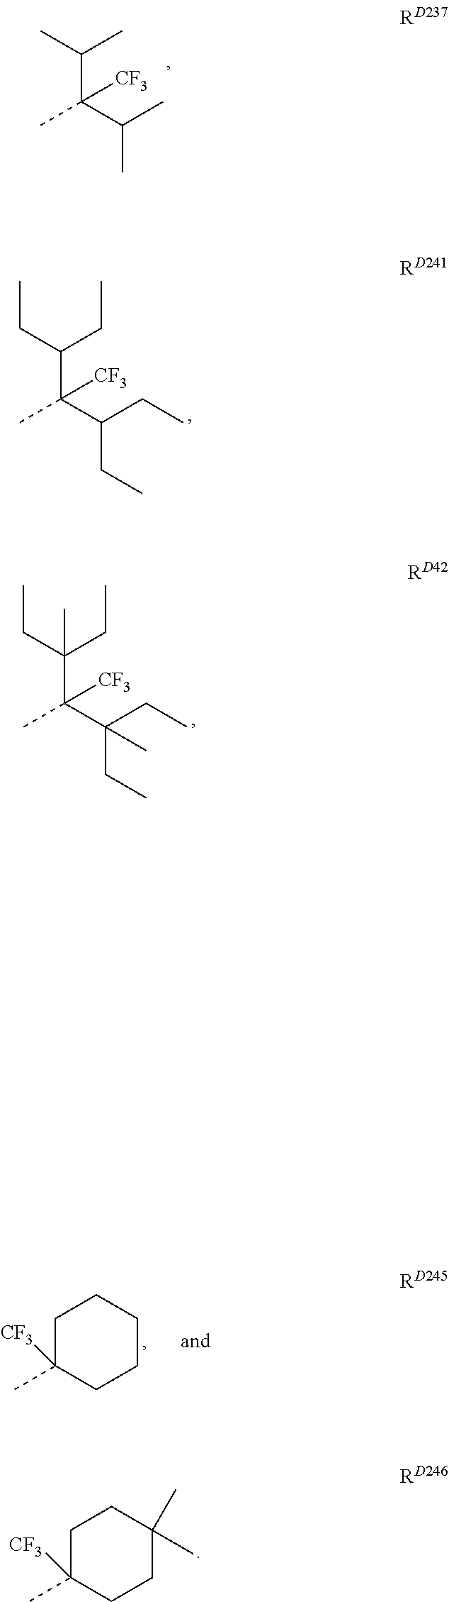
CC(C(C)C)(C(C)C)[CF3].CC(C(CC)CC)(C(CC)CC)[CF3].CC(C(CC)(CC)C)(C(CC)(CC)C)[CF3].C1C(C)([CF3])CCC(C)(C)C1.C1C(C)([CF3])CCCC1
